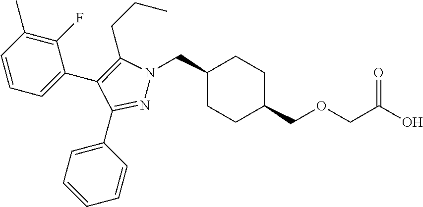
C1(CN2N=C(C3=CC=CC=C3)C(C3=CC=CC(C)=C3F)=C2CCC)CCC(COCC(O)=O)CC1
